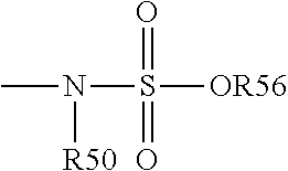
N(S(=O)([OR56])=O)(C)[R50]
